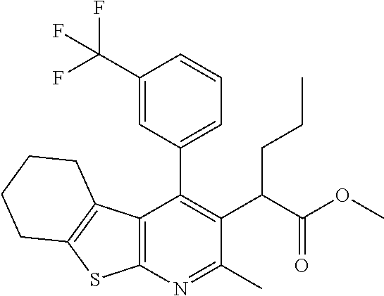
C12=C(N=C(C)C(C(C(OC)=O)CCC)=C1C1=CC=CC(C(F)(F)F)=C1)SC1=C2CCCC1
